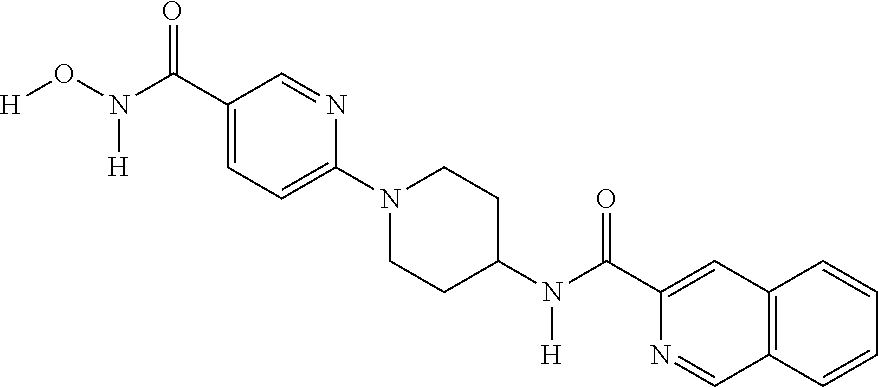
C1(C(=O)N([H])O[H])=CC=C(N2CCC(N(C(C3=CC4=C(C=N3)C=CC=C4)=O)[H])CC2)N=C1
